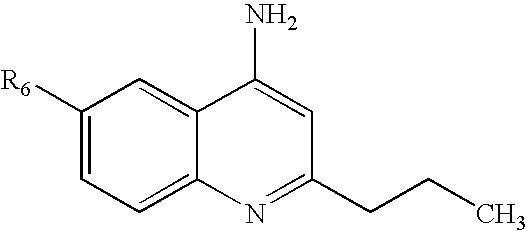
[R6]C1=CC=C2C(=C1)C(N)=CC(CCC)=N2
